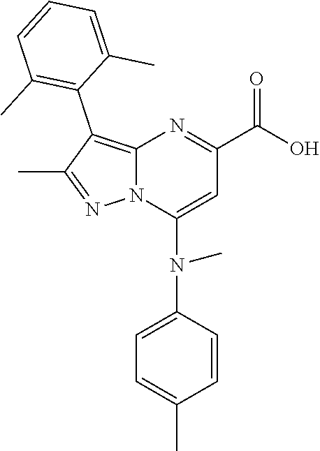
C12=C(C3=C(C)C=CC=C3C)C(C)=NN1C(N(C1=CC=C(C)C=C1)C)=CC(C(O)=O)=N2
